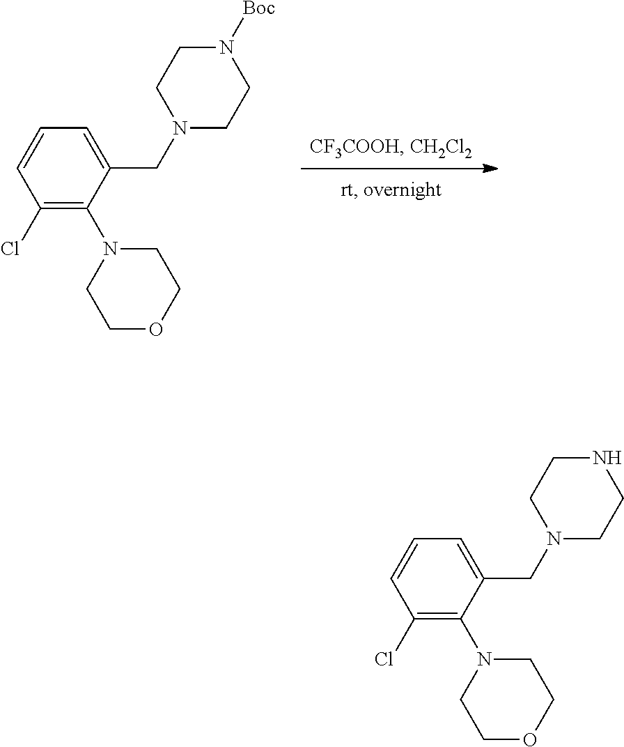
C1(Cl)=C(N2CCOCC2)C(CN2CCNCC2)=CC=C1.C1(Cl)=C(N2CCOCC2)C(CN2CCN([Boc])CC2)=CC=C1
